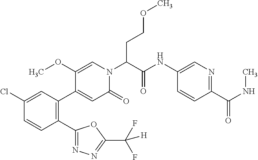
C1(Cl)=CC(C2=CC(=O)N(C(C(NC3=CN=C(C(=O)NC)C=C3)=O)CCOC)C=C2OC)=C(C2=NN=C(C(F)(F)[H])O2)C=C1
